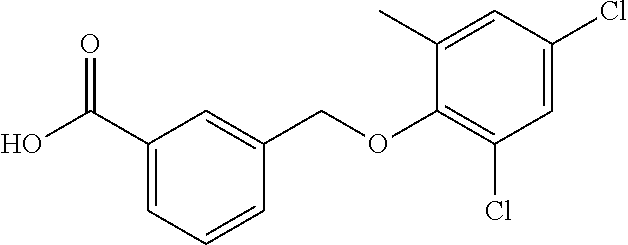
OC(C1=CC=CC(COC2=C(Cl)C=C(Cl)C=C2C)=C1)=O
